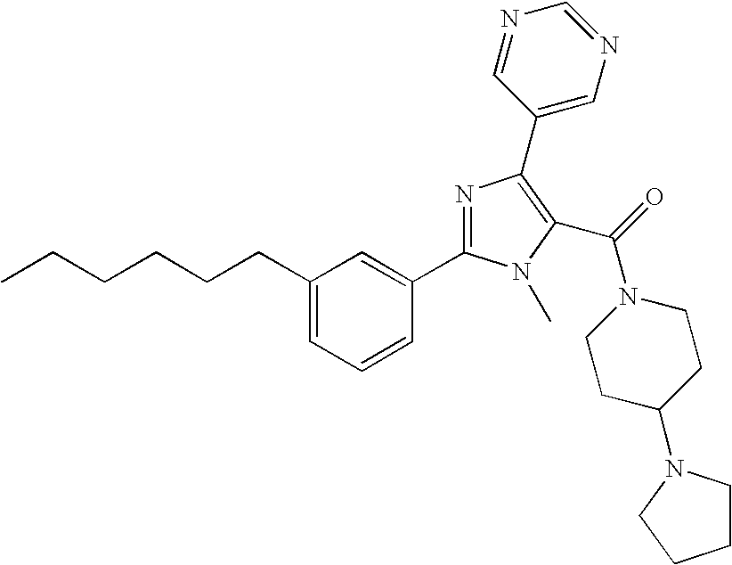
CCCCCCC1=CC=CC(C2=NC(C3=CN=CN=C3)=C(C(N3CCC(N4CCCC4)CC3)=O)N2C)=C1
